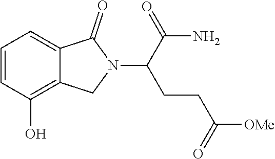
C1=CC(O)=C2C(=C1)C(=O)N(C(C(N)=O)CCC([OMe])=O)C2
